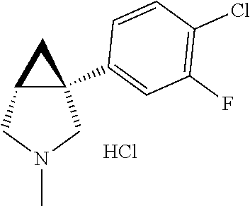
C12C(C3=CC(F)=C(Cl)C=C3)(CN(C)C1)C2.Cl
